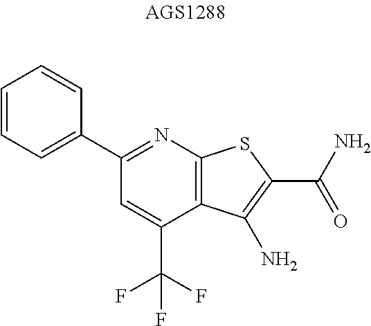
C1=C(C(F)(F)F)C2=C(N=C1C1=CC=CC=C1)SC(C(N)=O)=C2N
